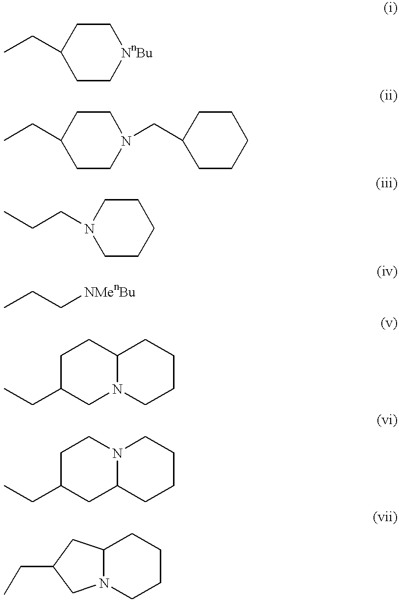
CCC1CC[NnBu]CC1.CCC1CCN(CC2CCCCC2)CC1.C(CN1CCCCC1)C.CCC[NMenBu].C1C(CC)CN2C(C1)CCCC2.C1C(CC)CC2N(C1)CCCC2.C12N(CCCC1)CC(CC)C2
